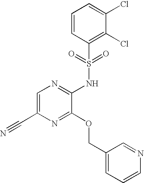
C1=C(C#N)N=C(OCC2=CC=CN=C2)C(NS(C2=C(Cl)C(Cl)=CC=C2)(=O)=O)=N1
